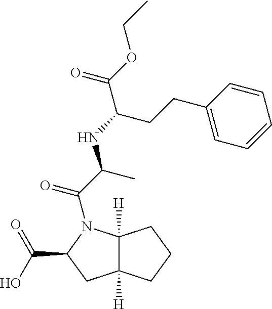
C12([H])C([H])(N(C(C(NC(C(OCC)=O)CCC3=CC=CC=C3)C)=O)C(C(=O)O)C1)CCC2
